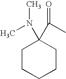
C1CCCCC1(C(C)=O)N(C)C
